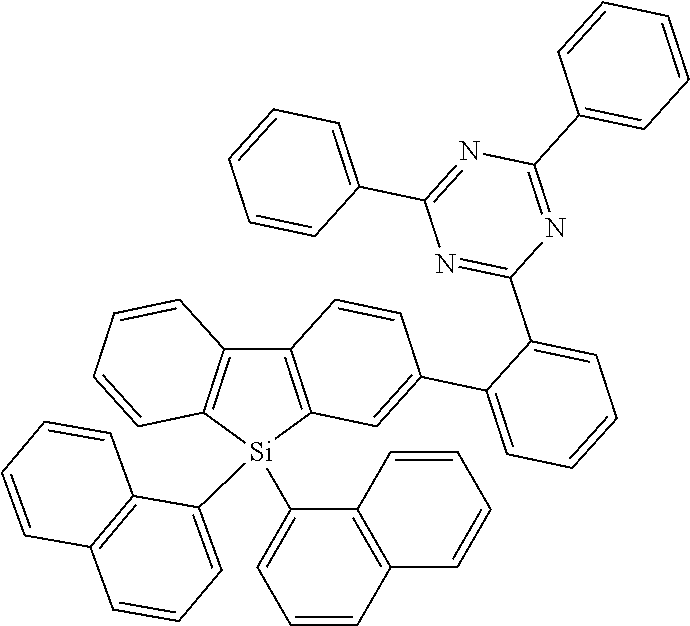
C12=C([Si](C3=CC=CC4=C3C=CC=C4)(C3=CC=CC4=C3C=CC=C4)C3=C1C=CC(C1=CC=CC=C1C1=NC(C4=CC=CC=C4)=NC(C4=CC=CC=C4)=N1)=C3)C=CC=C2
